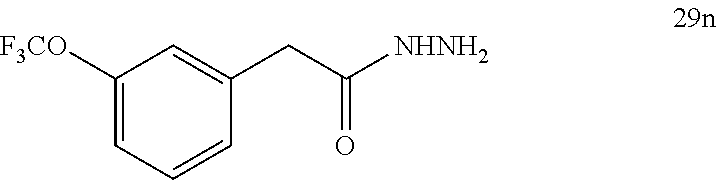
[F3CO]C1=CC=CC(CC([NHNH2])=O)=C1
